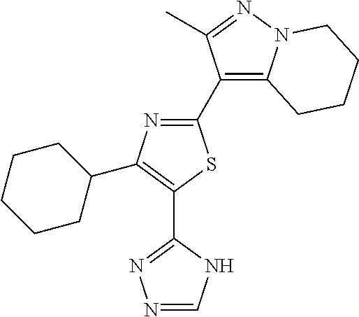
N1=CNC(C2=C(C3CCCCC3)N=C(C3=C4N(N=C3C)CCCC4)S2)=N1
